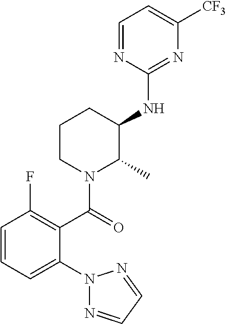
C1=NC(NC2CCCN(C(=O)C3=C(F)C=CC=C3N3N=CC=N3)C2C)=NC([CF3])=C1
